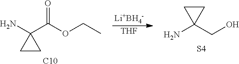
NC1(C(OCC)=O)CC1.[C10].[Li+BH4-].[THF].NC1(CO)CC1.[S4]
